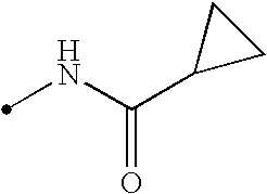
N(C(C1CC1)=O)C
